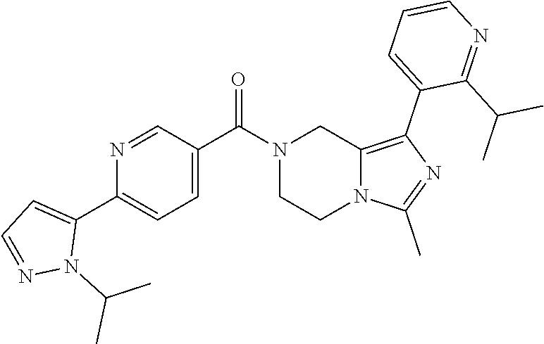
N1(C(=O)C2=CC=C(C3=CC=NN3C(C)C)N=C2)CCN2C(=C(C3=CC=CN=C3C(C)C)N=C2C)C1
